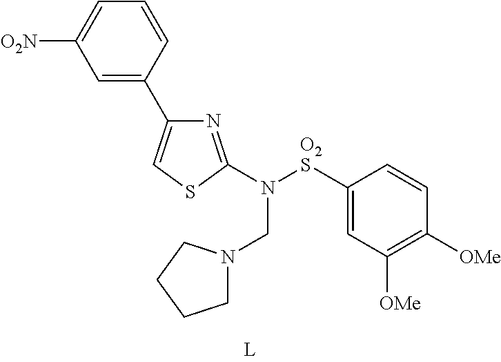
C1=CC(C2=CSC(N([O2S]C3=CC([OMe])=C([OMe])C=C3)CN3CCCC3)=N2)=CC([O2N])=C1
